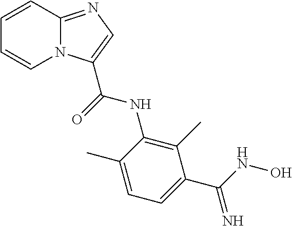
C12=NC=C(C(=O)NC3=C(C)C(C(NO)=N)=CC=C3C)N1C=CC=C2
